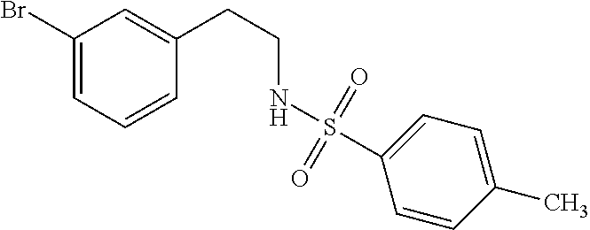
C1(Br)=CC=CC(CCNS(=O)(=O)C2=CC=C(C)C=C2)=C1
